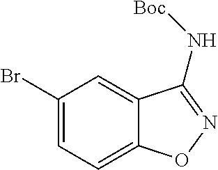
C12=CC(Br)=CC=C1ON=C2N[Boc]
